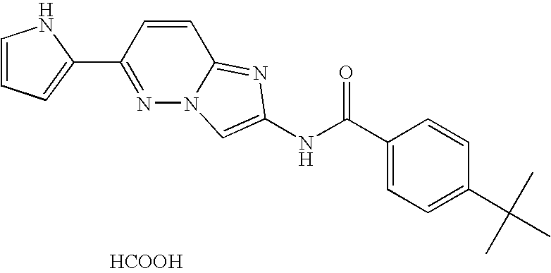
[HCOOH].C1=CC(C2=CC=CN2)=NN2C1=NC(NC(=O)C1=CC=C(C(C)(C)C)C=C1)=C2
